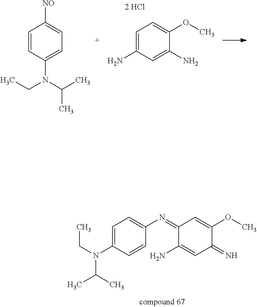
C1=C(N(CC)C(C)C)C=CC(N=C2C(N)=CC(=N)C(OC)=C2)=C1.C1=C(N)C=C(N)C(OC)=C1.C1=CC(N(C(C)C)CC)=CC=C1[NO]
